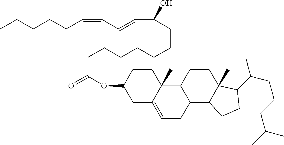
CCCCCC=CC=CC(CCCCCCCC(=O)OC1CC2=CCC3C(C2(C)CC1)CCC1(C)C3CCC1C(CCCC(C)C)C)O
